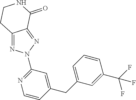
N1=C2C(=NN1C1=NC=CC(CC3=CC=CC(C(F)(F)F)=C3)=C1)C(=O)NCC2
